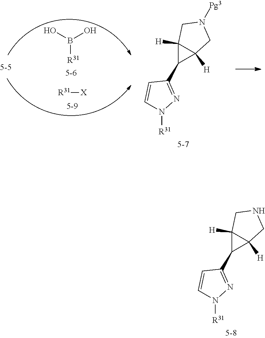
C1(C2C3([H])C2([H])CNC3)=NN([R31])C=C1.C1(C2C3([H])C2([H])CN([Pg3])C3)=NN([R31])C=C1.[X][R31].[R31]B(O)O
